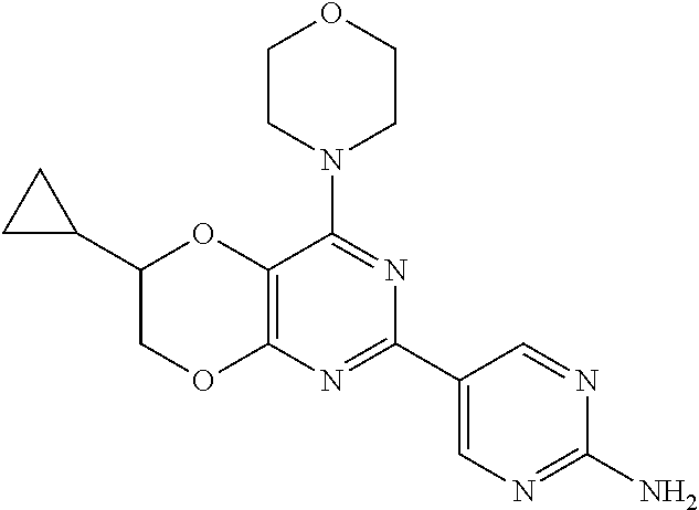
C12=C(N=C(C3=CN=C(N)N=C3)N=C1N1CCOCC1)OCC(C1CC1)O2
